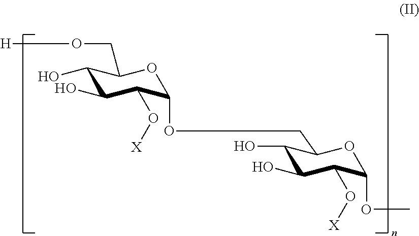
C1(O)C(O)C(O[X])C(OC)OC1COC1C(O[X])C(O)C(O)C(CO[H])O1
